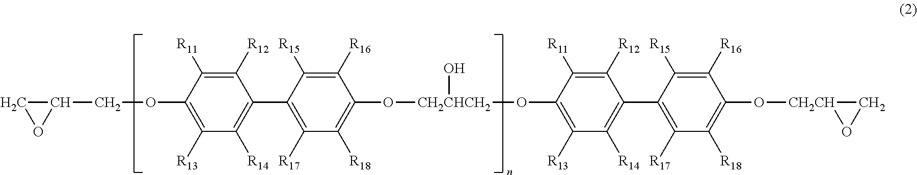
C1([R12])=C([R11])C(OCC2CO2)=C([R13])C([R14])=C1C1=C([R17])C([R18])=C(O[CH2CHCH2](O)OC2=C([R13])C([R14])=C(C3=C([R17])C([R18])=C(O[CH2CH]4CO4)C([R16])=C3[R15])C([R12])=C2[R11])C([R16])=C1[R15]
